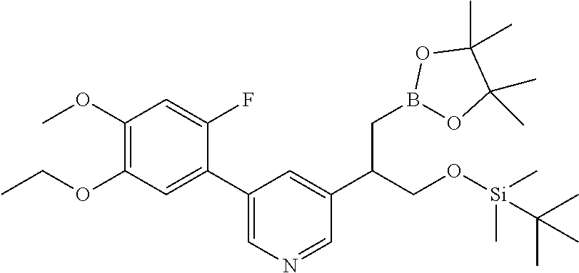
C1(OC)=C(OCC)C=C(C2=CN=CC(C(CO[Si](C)(C)C(C)(C)C)CB3OC(C)(C)C(C)(C)O3)=C2)C(F)=C1
